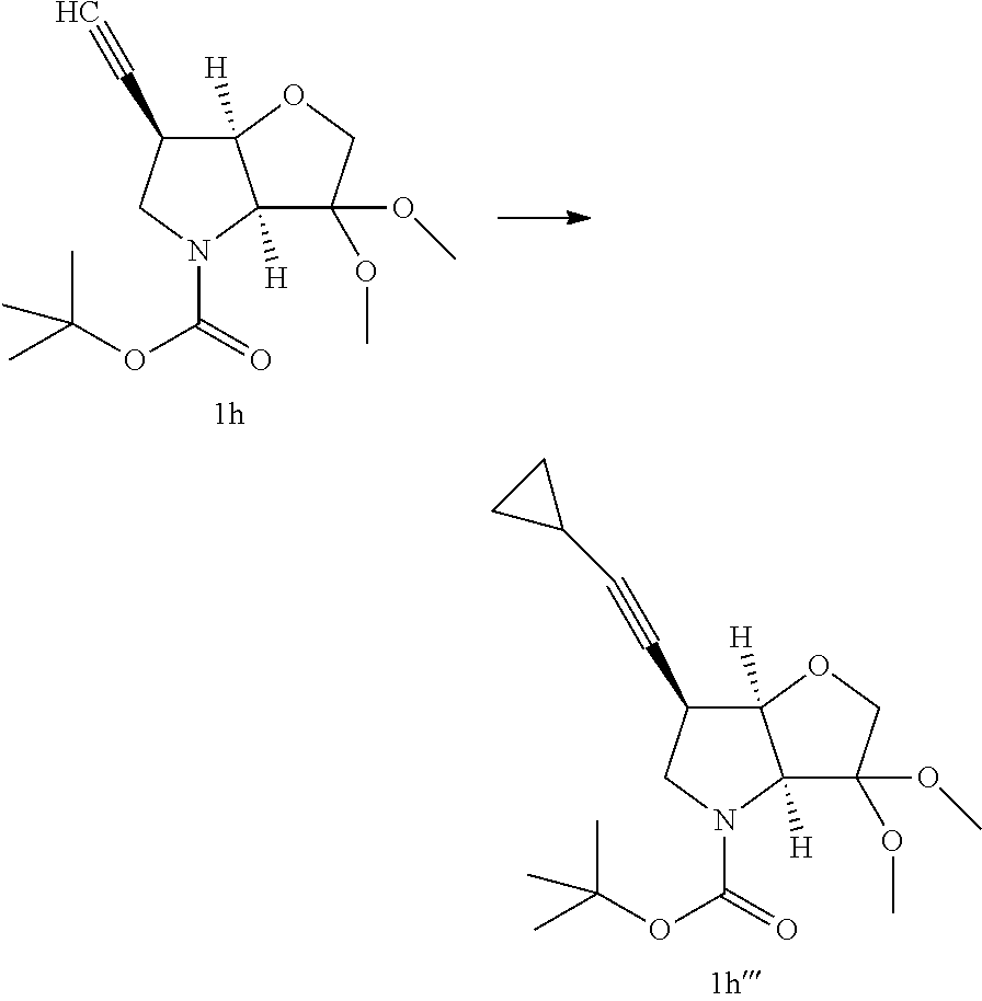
C1(C#CC2CC2)C2([H])C([H])(N(C(OC(C)(C)C)=O)C1)C(OC)(OC)CO2.C1(C#C)C2([H])C([H])(N(C(OC(C)(C)C)=O)C1)C(OC)(OC)CO2
